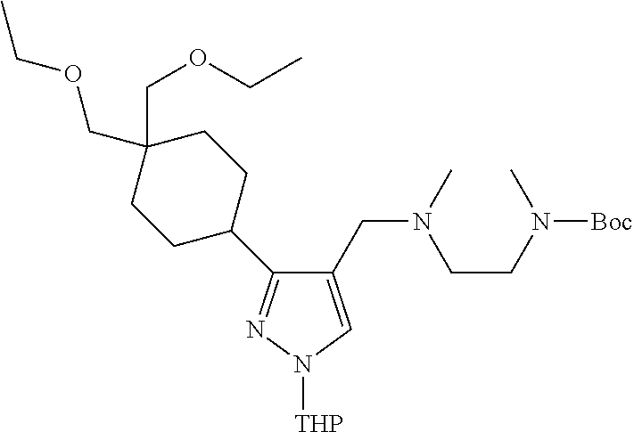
C1(CN(C)CCN(C)[Boc])=CN([THP])N=C1C1CCC(COCC)(COCC)CC1
